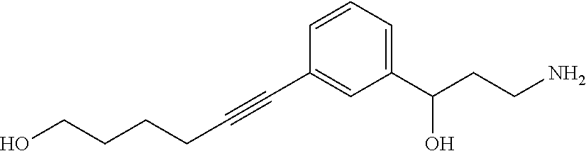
C1=CC(C#CCCCCO)=CC(C(CCN)O)=C1
